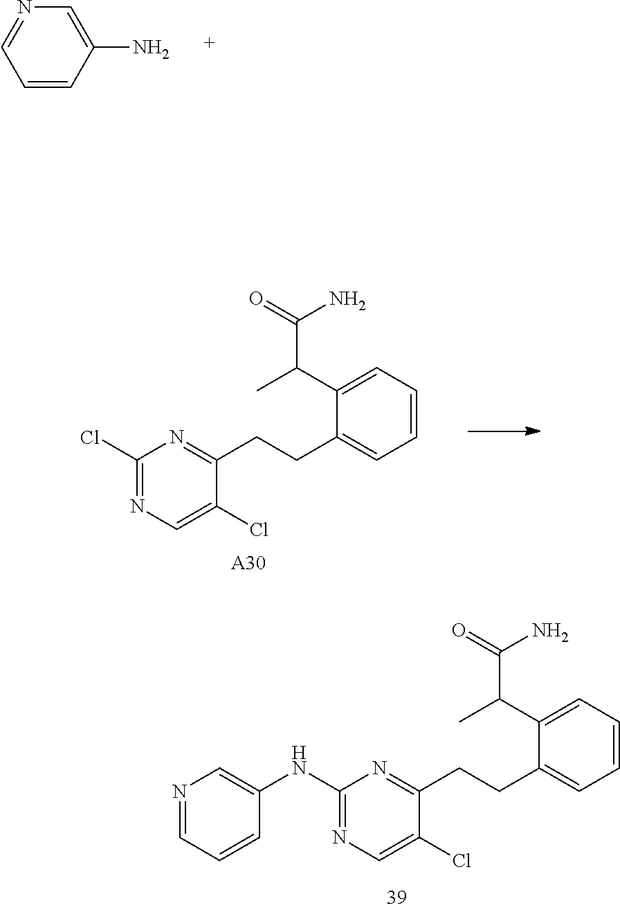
C1=CC=C(C(C(=O)N)C)C(CCC2=NC(Cl)=NC=C2Cl)=C1.[A30].C1=CC=C(C(C(=O)N)C)C(CCC2=NC(NC3=CN=CC=C3)=NC=C2Cl)=C1.C1=CC(N)=CN=C1
